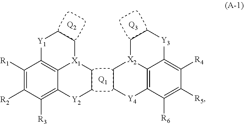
[Q2].C1([R1])=C([R2])C([R3])=C2C3=C1[Y1]CC[X1]3CC[Y2]2.[Q1].[Q3].C1C[X2]2C3=C([Y4]1)C([R6])=C([R5])C([R4])=C3[Y3]CC2
